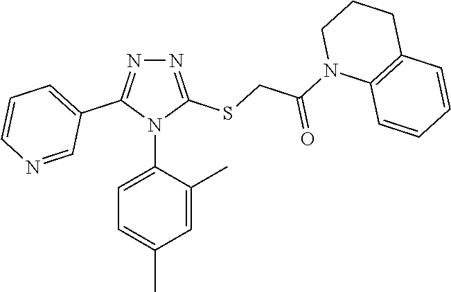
N1=C(SCC(N2C3=C(CCC2)C=CC=C3)=O)N(C2=CC=C(C)C=C2C)C(C2=CC=CN=C2)=N1
